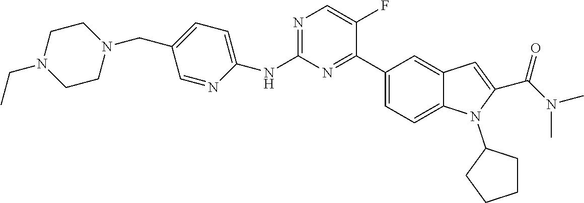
C1(NC2=CC=C(CN3CCN(CC)CC3)C=N2)=NC=C(F)C(C2=CC=C3C(=C2)C=C(C(=O)N(C)C)N3C2CCCC2)=N1
